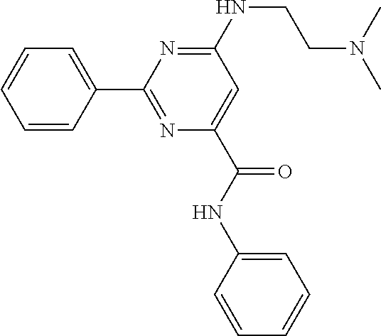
C1=CC(C2=NC(C(=O)NC3=CC=CC=C3)=CC(NCCN(C)C)=N2)=CC=C1
